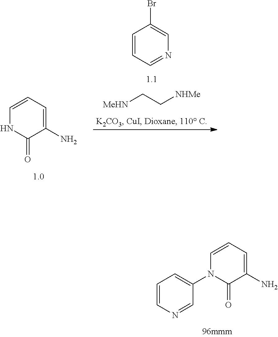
C1=CC=NC=C1Br.[MeHN]CC[NHMe].C1(N)=CC=CNC1=O.C1(N)=CC=CN(C2=CC=CN=C2)C1=O
